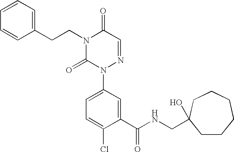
N1(CCC2=CC=CC=C2)C(=O)N(C2=CC=C(Cl)C(C(NCC3(O)CCCCCC3)=O)=C2)N=CC1=O
